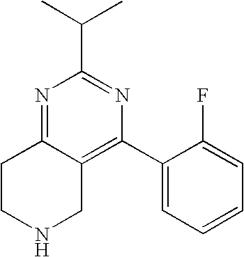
C1CNCC2=C(C3=CC=CC=C3F)N=C(C(C)C)N=C12
